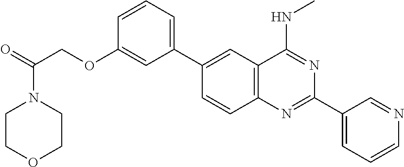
C1(C2=CC3=C(C=C2)N=C(C2=CC=CN=C2)N=C3NC)=CC=CC(OCC(=O)N2CCOCC2)=C1
